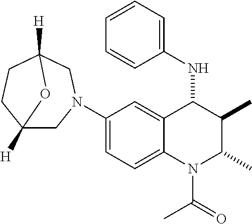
C1(N2CC3([H])CCC([H])(C2)O3)=CC=C2C(=C1)C(NC1=CC=CC=C1)C(C)C(C)N2C(=O)C
